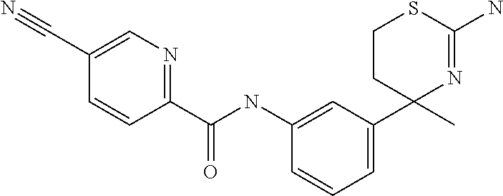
C1(NC(C2=NC=C(C#N)C=C2)=O)=CC(C2(C)N=C(N)SCC2)=CC=C1
